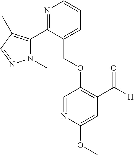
C(OC1=C(C([H])=O)C=C(OC)N=C1)C1=CC=CN=C1C1=C(C)C=NN1C
